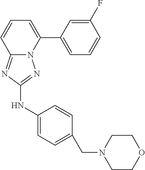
C1(F)=CC(C2=CC=CC3=NC(NC4=CC=C(CN5CCOCC5)C=C4)=NN23)=CC=C1
